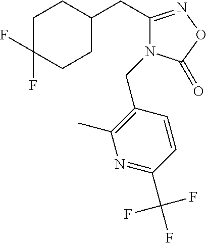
C1C(F)(F)CCC(CC2=NOC(=O)N2CC2=C(C)N=C(C(F)(F)F)C=C2)C1
